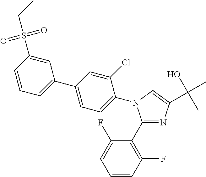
C1=CC(S(=O)(=O)CC)=CC(C2=CC=C(N3C(C4=C(F)C=CC=C4F)=NC(C(O)(C)C)=C3)C(Cl)=C2)=C1
